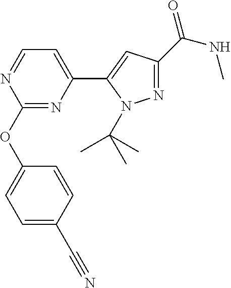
C1(OC2=CC=C(C#N)C=C2)=NC(C2=CC(C(NC)=O)=NN2C(C)(C)C)=CC=N1
